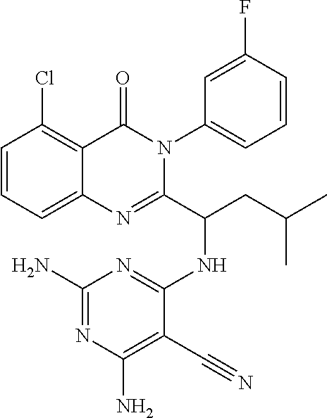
C1=CC=C2C(=C1Cl)C(=O)N(C1=CC=CC(F)=C1)C(C(CC(C)C)NC1=NC(N)=NC(N)=C1C#N)=N2
